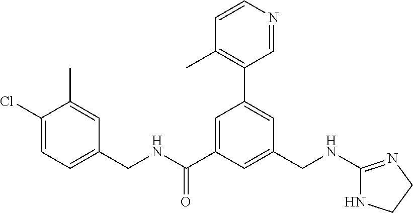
C1(CNC(C2=CC(C3=C(C)C=CN=C3)=CC(CNC3=NCCN3)=C2)=O)=CC=C(Cl)C(C)=C1
